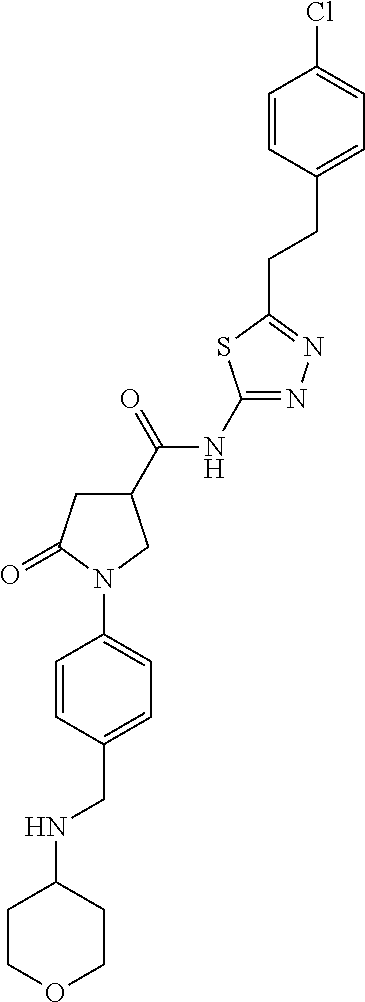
C1(C(NC2=NN=C(CCC3=CC=C(Cl)C=C3)S2)=O)CC(=O)N(C2=CC=C(CNC3CCOCC3)C=C2)C1
